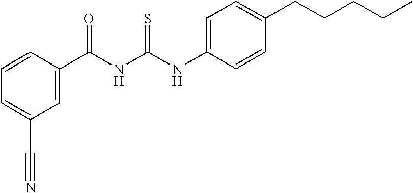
C1=C(CCCCC)C=CC(NC(NC(C2=CC(C#N)=CC=C2)=O)=S)=C1
